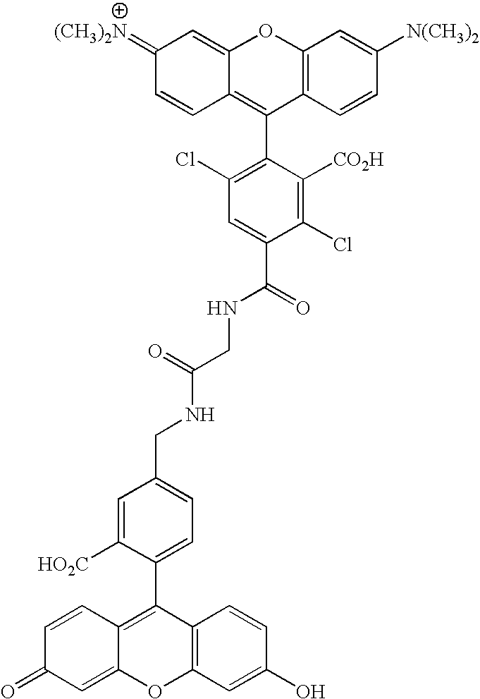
C12=C(C=CC([N(CH3)2])=C1)C(C1=C(Cl)C=C(C(=O)NCC(=O)NCC3=CC=C(C4=C5C(=CC(=O)C=C5)OC5=C4C=CC(O)=C5)C([HO2C])=C3)C(Cl)=C1[CO2H])=C1C(=CC(=[(CH3)2N])C=C1)O2
